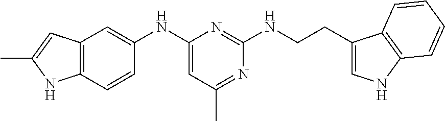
C12=C(C=CC(NC3=CC(C)=NC(NCCC4=CNC5=C4C=CC=C5)=N3)=C1)NC(C)=C2
